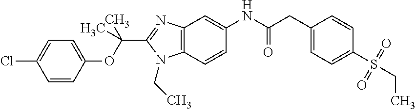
C1=CC(OC(C2=NC3=C(C=CC(NC(CC4=CC=C(S(=O)(=O)CC)C=C4)=O)=C3)N2CC)(C)C)=CC=C1Cl
